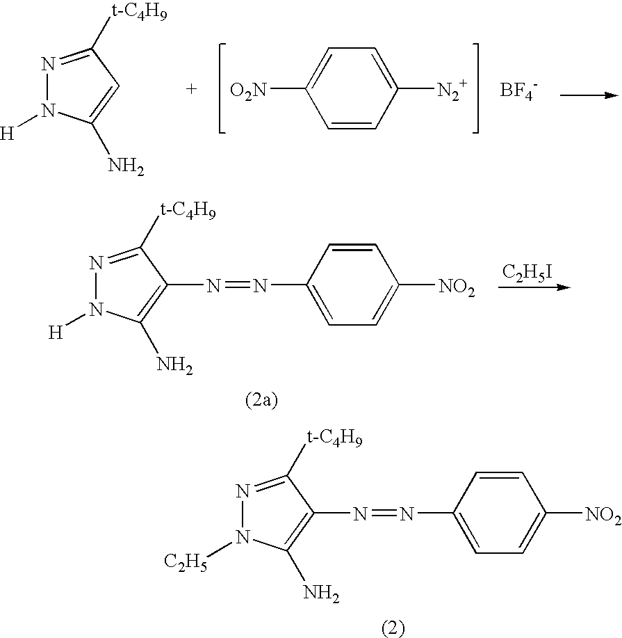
N1=C([t-C4H9])C(N=NC2=CC=C([NO2])C=C2)=C(N)N1[H].[C2H5I].N1=C([t-C4H9])C(N=NC2=CC=C([NO2])C=C2)=C(N)N1[C2H5].[O2N]C1=CC=C([N2+])C=C1.N1=C([t-C4H9])C=C(N)N1[H].[BF4-]
